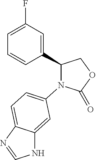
O1C(=O)N(C2=CC=C3C(=C2)NC=N3)C(C2=CC(F)=CC=C2)C1
